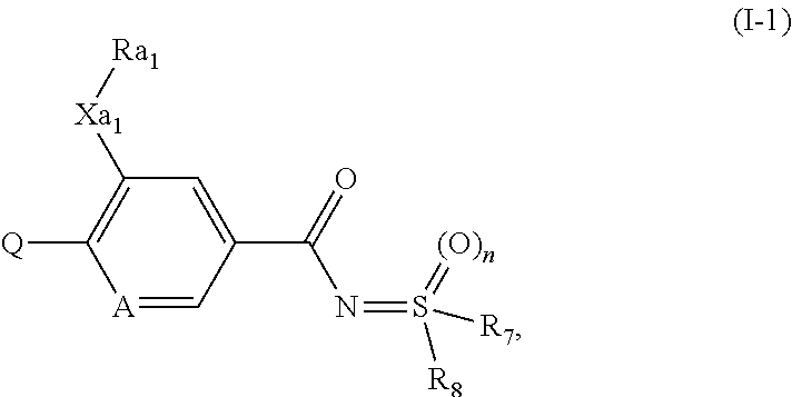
C1=C(C(=O)N=S([R8])(=[(O)n])[R7])C=[A]C([Q])=C1[Xa1][Ra1]
